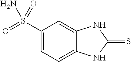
C1(S(=O)(N)=O)=CC=C2C(=C1)NC(=S)N2
